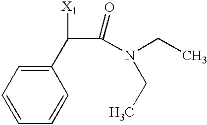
C1(C(C(N(CC)CC)=O)[X1])=CC=CC=C1
